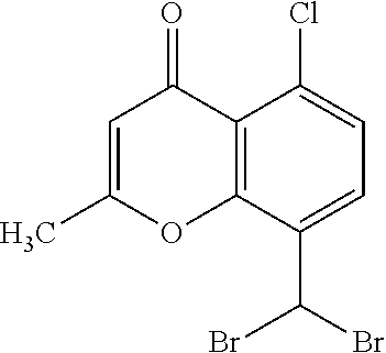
C12=C(C(C(Br)Br)=CC=C1Cl)OC(C)=CC2=O
